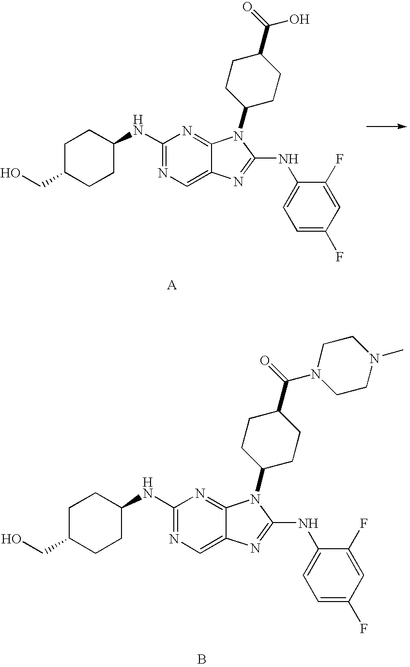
N1=C(NC2CCC(CO)CC2)N=C2C(=C1)N=C(NC1=CC=C(F)C=C1F)N2C1CCC(C(=O)O)CC1.B.N1=C(NC2CCC(CO)CC2)N=C2C(=C1)N=C(NC1=CC=C(F)C=C1F)N2C1CCC(C(=O)N2CCN(C)CC2)CC1
